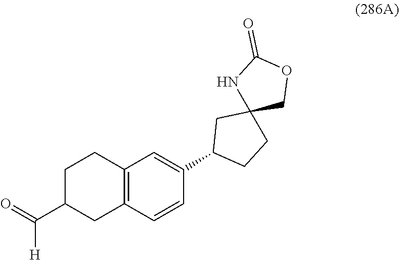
C1C2=C(C=C(C3CCC4(C3)COC(=O)N4)C=C2)CCC1C([H])=O
